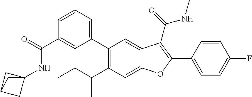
C1(C2=CC=CC(C(NC34CC(C3)C4)=O)=C2)=C(C(C)CC)C=C2C(=C1)C(C(=O)NC)=C(C1=CC=C(F)C=C1)O2
